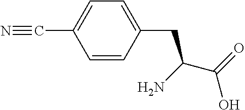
C1=CC(CC(C(=O)O)N)=CC=C1C#N
